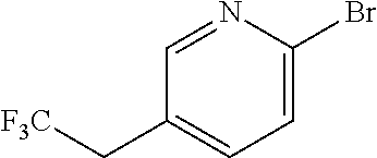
N1=CC(C[F3C])=CC=C1Br
